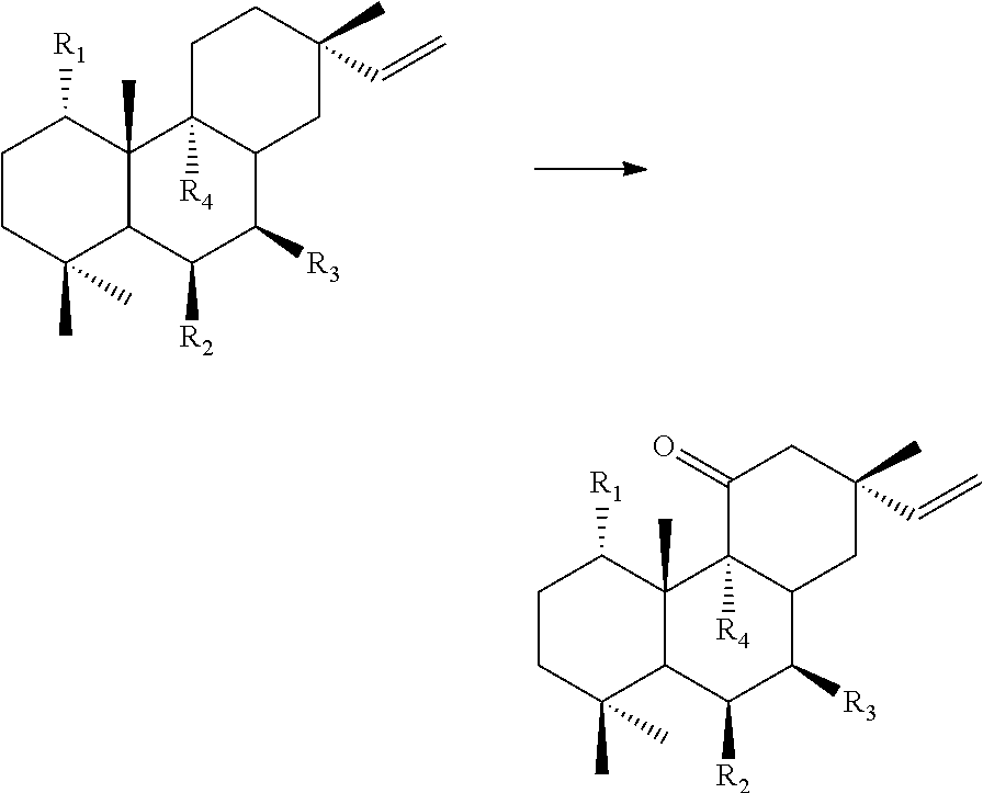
C1CC(C)(C)C2C(C)(C1[R1])C1([R4])C(C([R3])C2[R2])CC(C)(C=C)CC1.C1CC(C)(C)C2C(C)(C1[R1])C1([R4])C(C([R3])C2[R2])CC(C)(C=C)CC1=O
